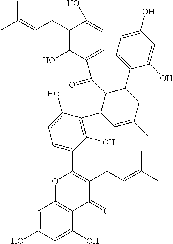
C1=C(O)C=C(O)C2=C1OC(C1=CC=C(O)C(C3C=C(C)CC(C4=CC=C(O)C=C4O)C3C(C3=CC=C(O)C(CC=C(C)C)=C3O)=O)=C1O)=C(CC=C(C)C)C2=O
